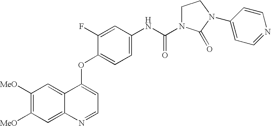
C12=CC([MeO])=C([MeO])C=C1N=CC=C2OC1=CC=C(NC(=O)N2CCN(C3=CC=NC=C3)C2=O)C=C1F
